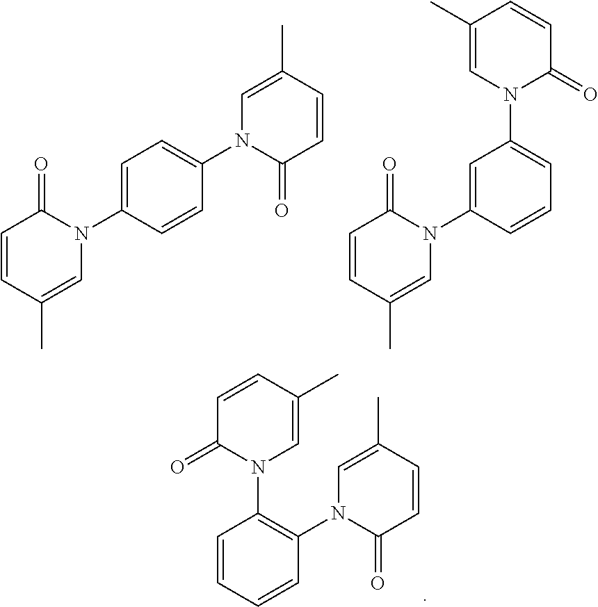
C1=CC(C)=CN(C2=C(N3C(=O)C=CC(C)=C3)C=CC=C2)C1=O.C1=CC(C)=CN(C2=CC=C(N3C(=O)C=CC(C)=C3)C=C2)C1=O.C1=CC(C)=CN(C2=CC(N3C(=O)C=CC(C)=C3)=CC=C2)C1=O
